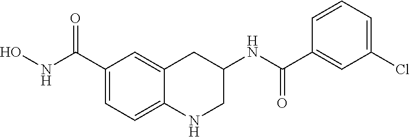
C1(C(NO)=O)=CC=C2C(=C1)CC(NC(C1=CC(Cl)=CC=C1)=O)CN2
